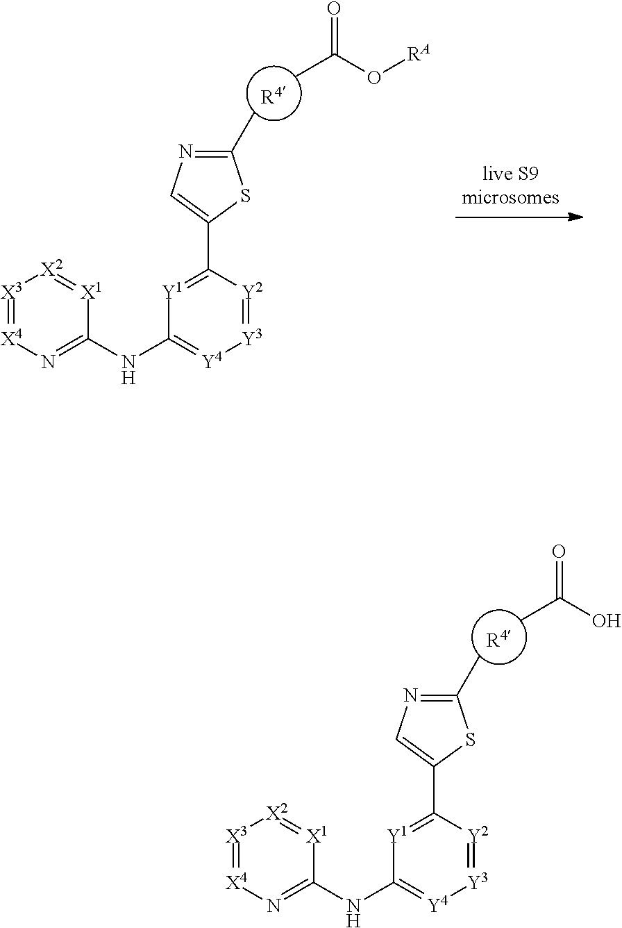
C1(C)=NC=C(C2=[Y1]C(NC3=N[X4]=[X3][X2]=[X1]3)=[Y4][Y3]=[Y2]2)S1.[R4].CC(O)=O.C1(C)=NC=C(C2=[Y1]C(NC3=N[X4]=[X3][X2]=[X1]3)=[Y4][Y3]=[Y2]2)S1.[R4].CC(O[RA])=O
